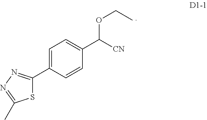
S1C(C2=CC=C(C([CN])OCC)C=C2)=NN=C1C
